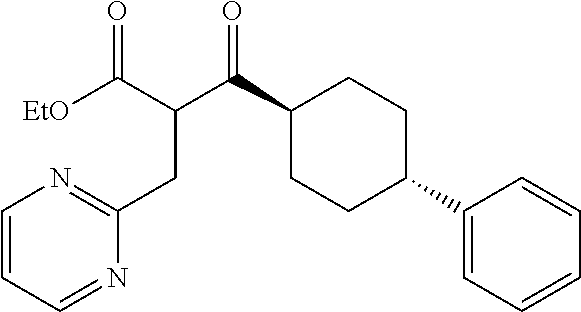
C1(C(C(CC2=NC=CC=N2)C(=O)[EtO])=O)CCC(C2=CC=CC=C2)CC1
